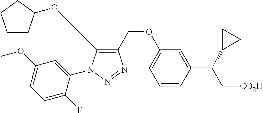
C1(COC2=CC=CC(C(C[CO2H])C3CC3)=C2)=C(OC2CCCC2)N(C2=CC(OC)=CC=C2F)N=N1
